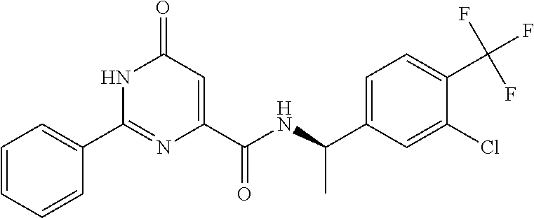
C1(=O)C=C(C(NC(C2=CC=C(C(F)(F)F)C(Cl)=C2)C)=O)N=C(C2=CC=CC=C2)N1
